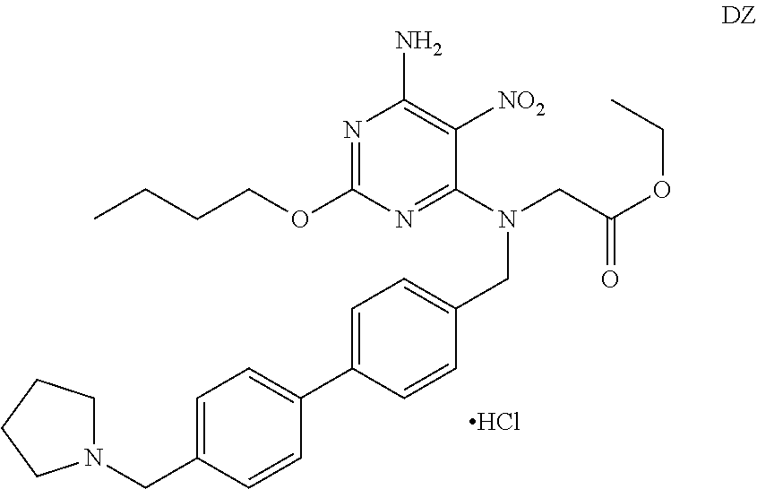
O(C1=NC(N)=C([NO2])C(N(CC(OCC)=O)CC2=CC=C(C3=CC=C(CN4CCCC4)C=C3)C=C2)=N1)CCCC.Cl
